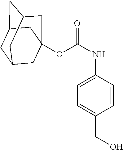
O(C(NC1=CC=C(CO)C=C1)=O)C12CC3CC(CC(C1)C3)C2
